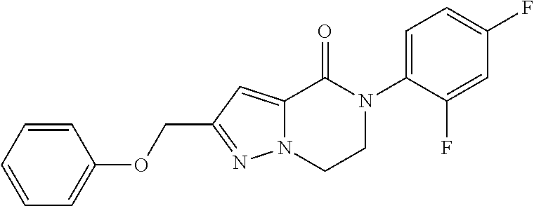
C1=CC=CC(OCC2=NN3C(=C2)C(=O)N(C2=CC=C(F)C=C2F)CC3)=C1
